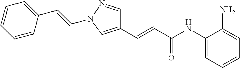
C1(C=CC(NC2=CC=CC=C2N)=O)=CN(C=CC2=CC=CC=C2)N=C1
